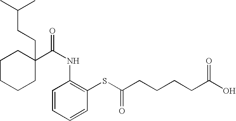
C1C(C(NC2=C(SC(CCCCC(O)=O)=O)C=CC=C2)=O)(CCC(C)C)CCCC1
